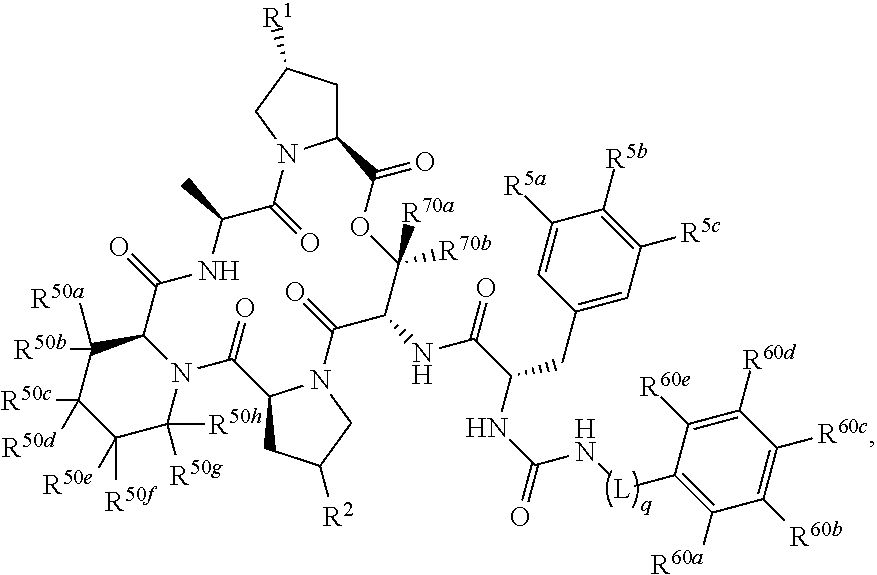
C12CC([R1])CN1C(=O)C(C)NC(=O)C1C([R50b])([R50a])C([R50c])([R50d])C([R50f])([R50e])C([R50h])([R50g])N1C(=O)C1CC([R2])CN1C(=O)C(NC(C(NC(=O)N[L]C1=C([R60a])C([R60b])=C([R60c])C([R60d])=C1[R60e])CC1=CC([R5c])=C([R5b])C([R5a])=C1)=O)C([R70b])([R70a])OC2=O
